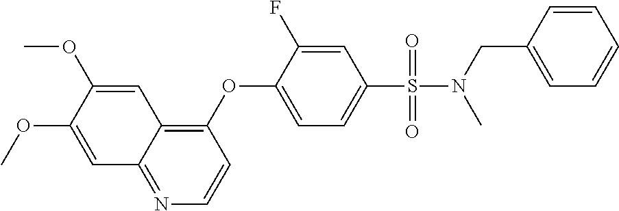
C1=C(OC)C(OC)=CC2=C(OC3=CC=C(S(=O)(=O)N(C)CC4=CC=CC=C4)C=C3F)C=CN=C12
